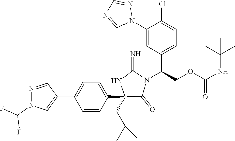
C1(C2=CN(C(F)F)N=C2)=CC=C(C2(CC(C)(C)C)C(=O)N(C(C3=CC=C(Cl)C(N4N=CN=C4)=C3)COC(=O)NC(C)(C)C)C(=N)N2)C=C1
